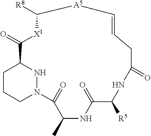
C1CCN2NC1C(=O)[X1]C([R8])[A5]C=CCC(=O)NC([R5])C(=O)NC(C)C2=O
